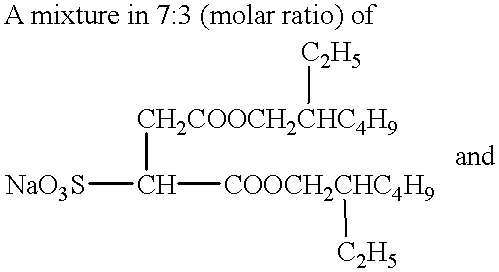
[NaO3S]C([COOCH2CHC4H9][C2H5])[CH2COOCH2CHC4H9][C2H5]
